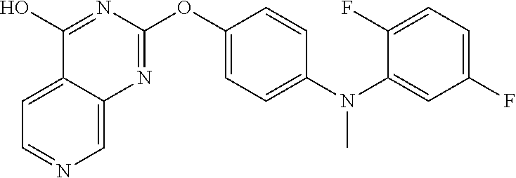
C12=CC=NC=C1N=C(OC1=CC=C(N(C3=CC(F)=CC=C3F)C)C=C1)N=C2O
